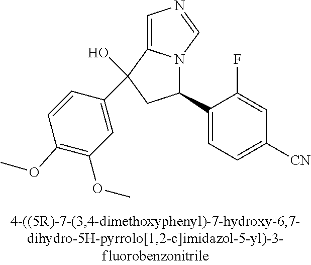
C1=C2N(C=N1)C(C1=CC=C([CN])C=C1F)CC2(C1=CC(OC)=C(OC)C=C1)O
